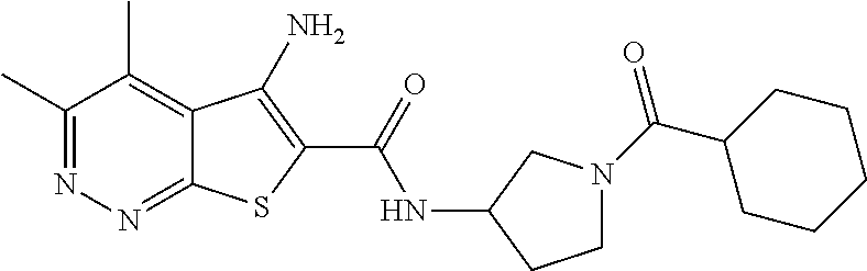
C1(C)=NN=C2C(=C1C)C(N)=C(C(=O)NC1CCN(C(C3CCCCC3)=O)C1)S2
